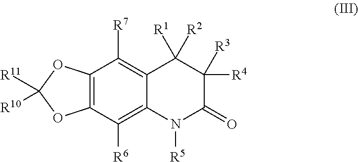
C12=C(C([R7])=C3C(=C1[R6])N([R5])C(=O)C([R4])([R3])C3([R1])[R2])OC([R11])([R10])O2
